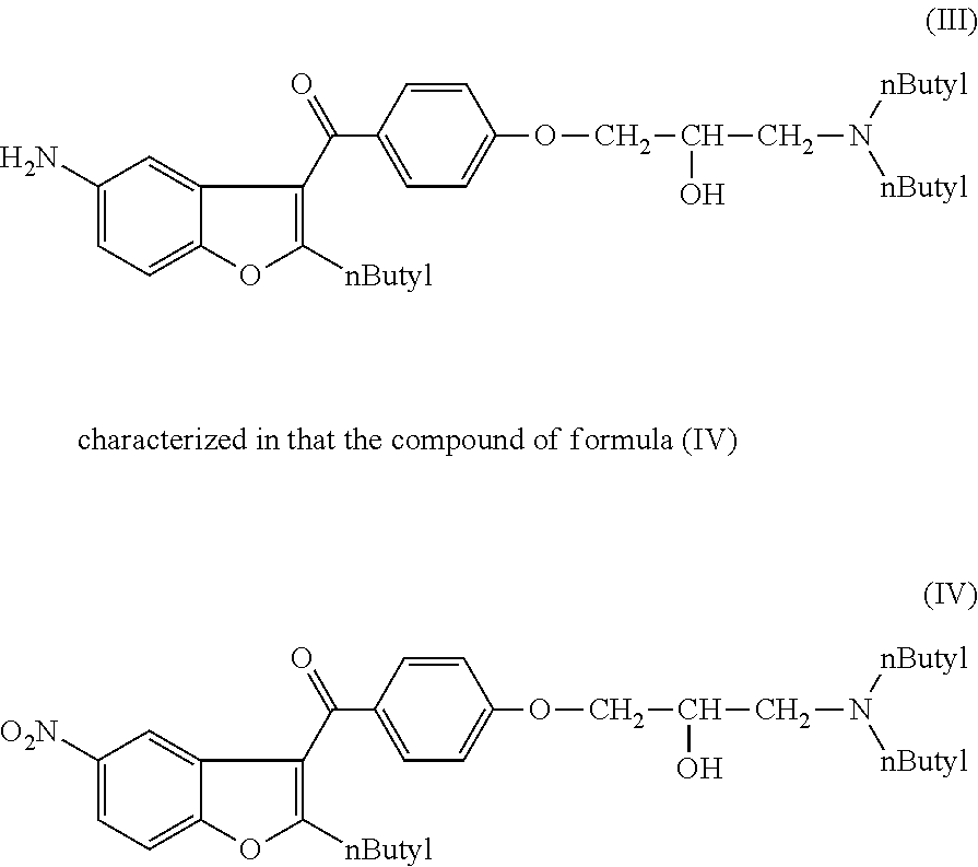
C1(N)=CC=C2C(=C1)C(C(C1=CC=C(OCC(CN([nButyl])[nButyl])O)C=C1)=O)=C([nButyl])O2.C1([O2N])=CC=C2C(=C1)C(C(C1=CC=C(OCC(CN([nButyl])[nButyl])O)C=C1)=O)=C([nButyl])O2
